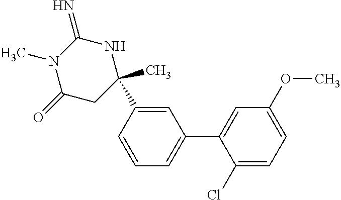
C1=C(C2=CC=CC(C3(C)NC(=N)N(C)C(=O)C3)=C2)C(Cl)=CC=C1OC
